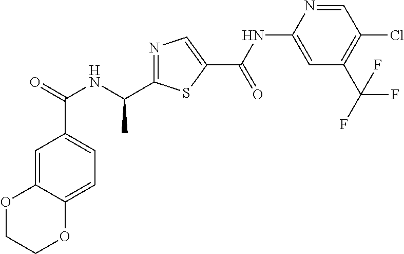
C1=C2C(=CC(C(=O)NC(C)C3=NC=C(C(NC4=CC(C(F)(F)F)=C(Cl)C=N4)=O)S3)=C1)OCCO2
